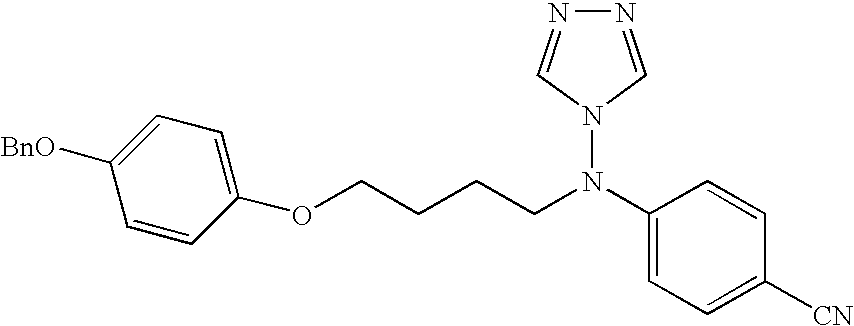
C1(N(N2C=NN=C2)CCCCOC2=CC=C([BnO])C=C2)=CC=C([CN])C=C1
